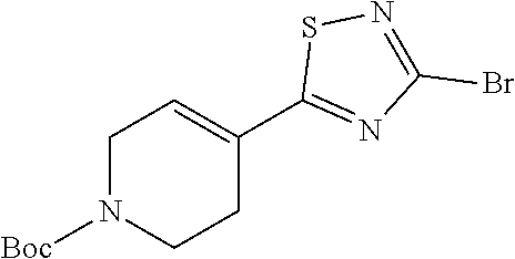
[Boc]N1CCC(C2=NC(Br)=NS2)=CC1
